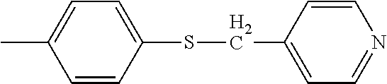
CC1=CC=C(SCC2=CC=NC=C2)C=C1
